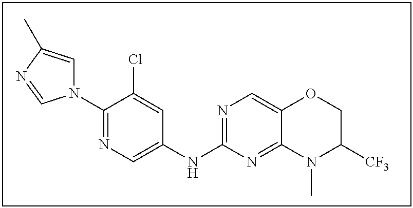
C1(N2C=C(C)N=C2)=NC=C(NC2=NC=C3C(=N2)N(C)C([CF3])CO3)C=C1Cl
